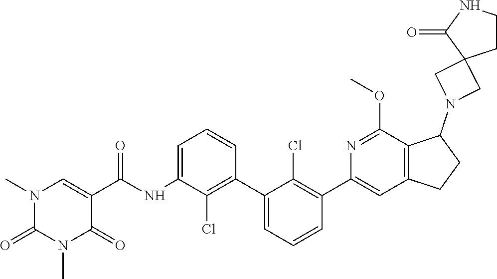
N1(C)C(=O)N(C)C=C(C(NC2=CC=CC(C3=CC=CC(C4=CC5=C(C(OC)=N4)C(N4CC6(C4)C(=O)NCC6)CC5)=C3Cl)=C2Cl)=O)C1=O
